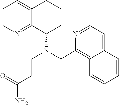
C1=CN=C2C(=C1)CCCC2N(CCC(=O)N)CC1=C2C(=CC=N1)C=CC=C2
